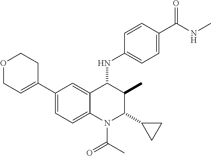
C1(C2=CCOCC2)=CC=C2C(=C1)C(NC1=CC=C(C(NC)=O)C=C1)C(C)C(C1CC1)N2C(C)=O
